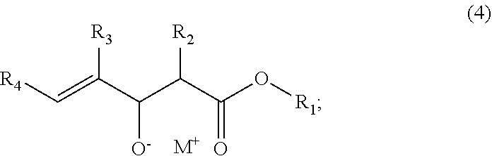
C(C(O[R1])=O)(C(C(=C[R4])[R3])[O-])[R2].[M+]
